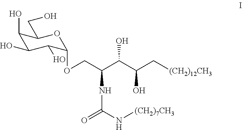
N(C(N[(CH2)7CH3])=O)C(C(C(C[(CH2)12CH3])O)O)COC1C(O)C(O)C(O)C(CO)O1
